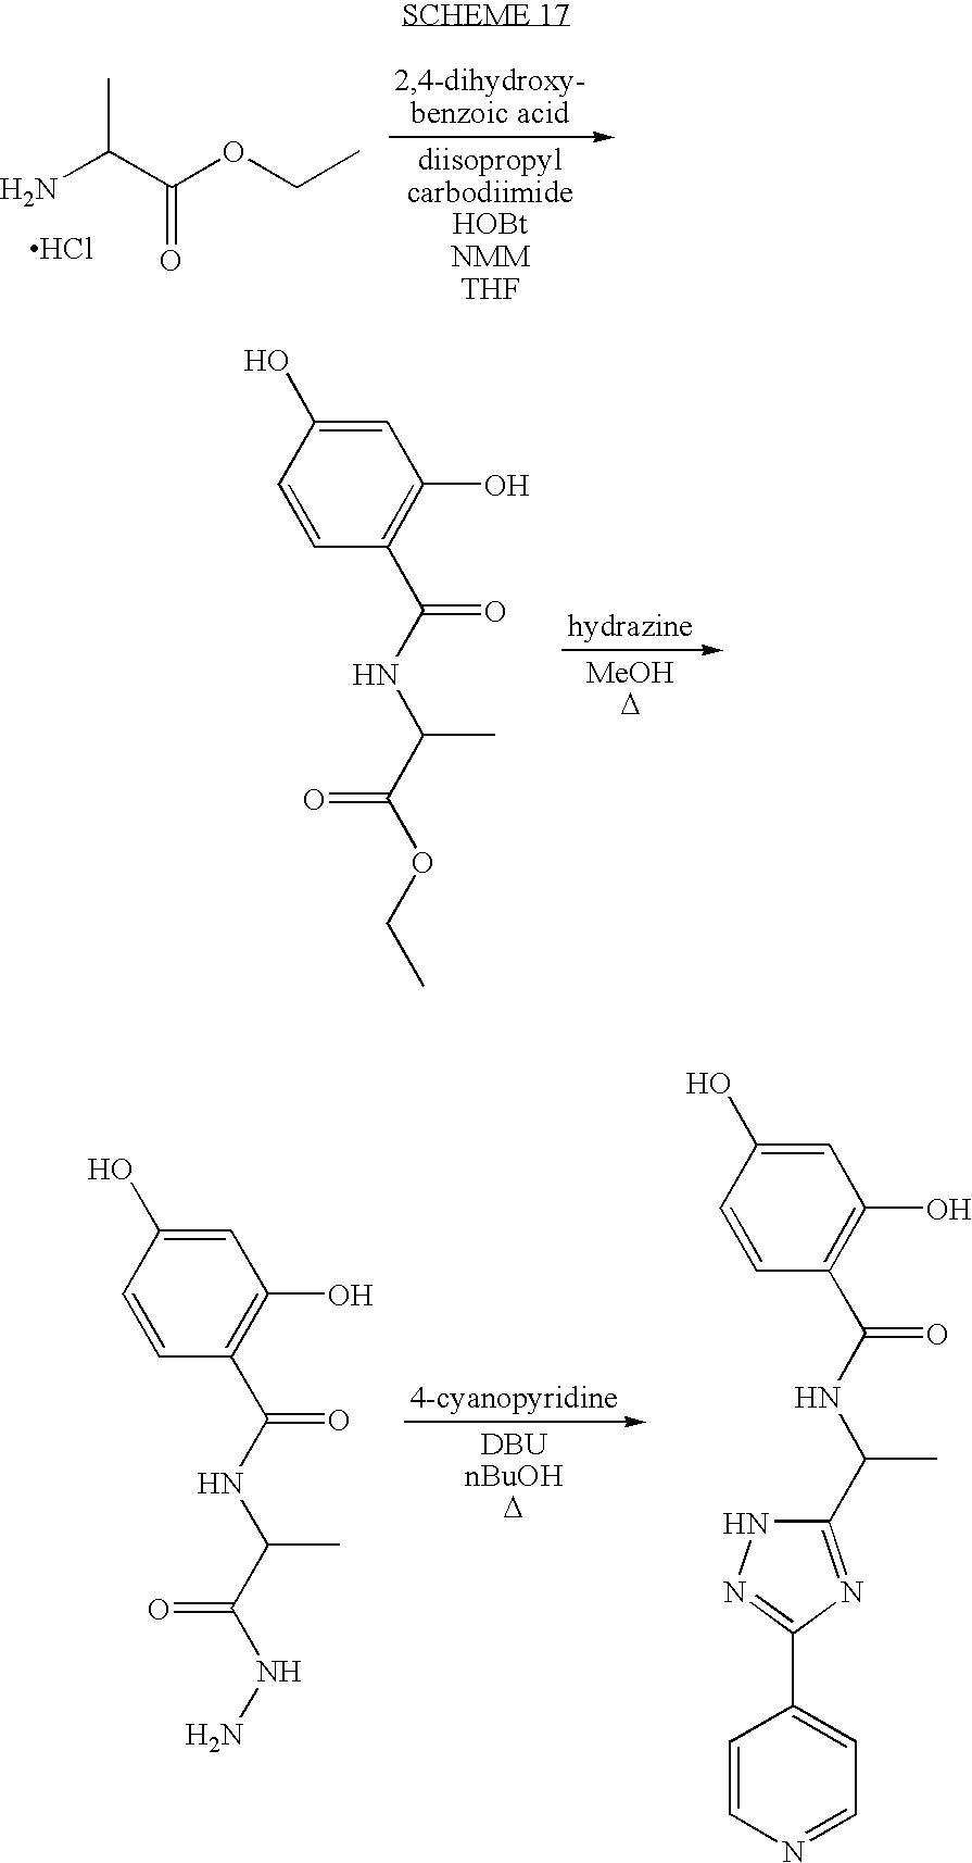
NC(C(OCC)=O)C.Cl.C1=C(O)C=CC(C(NC(C(OCC)=O)C)=O)=C1O.C1=C(O)C=CC(C(NC(C(NN)=O)C)=O)=C1O.C1=CN=CC=C1C1=NNC(C(NC(C2=C(O)C=C(O)C=C2)=O)C)=N1
